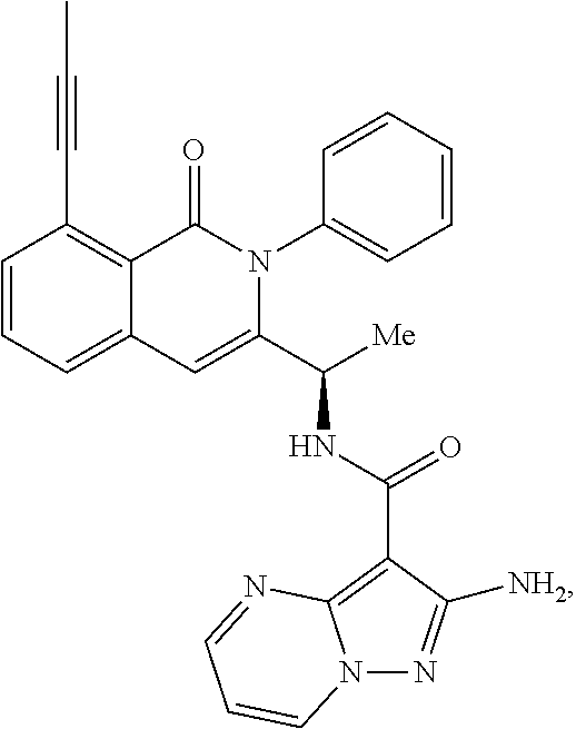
C(#CC1=C2C(=CC=C1)C=C(C([Me])NC(C1=C3N(N=C1[NH2])C=CC=N3)=O)N(C1=CC=CC=C1)C2=O)C
